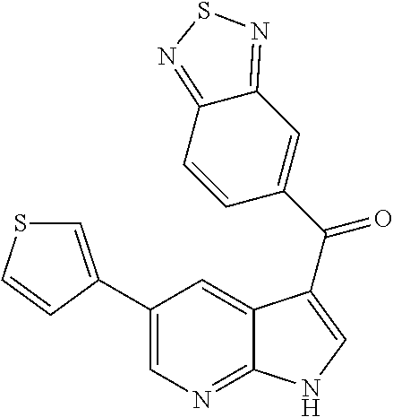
C1(C2=CSC=C2)=CN=C2C(=C1)C(C(C1=CC3=NSN=C3C=C1)=O)=CN2
